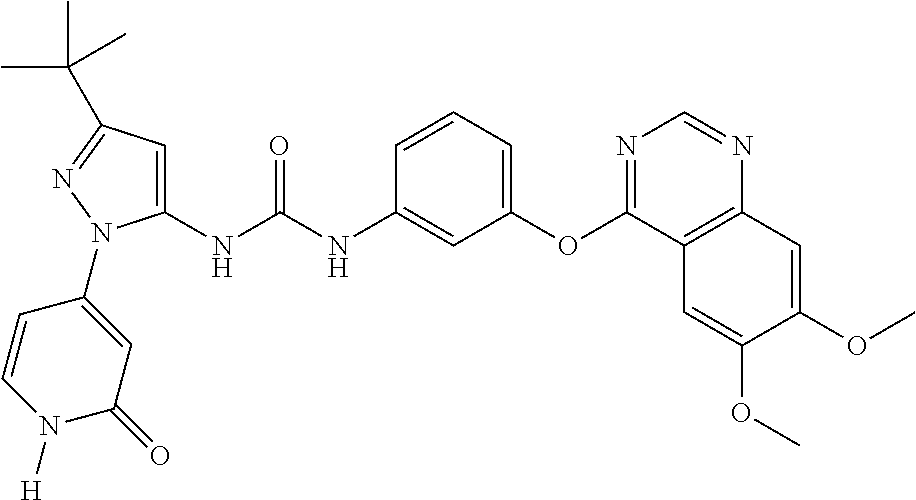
C1(NC(NC2=CC(OC3=NC=NC4=C3C=C(OC)C(OC)=C4)=CC=C2)=O)=CC(C(C)(C)C)=NN1C1=CC(=O)N([H])C=C1
